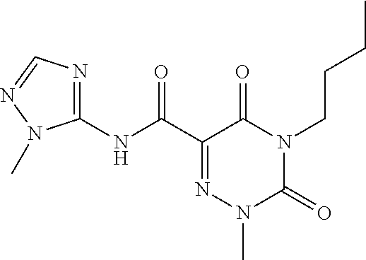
C1(NC(C2=NN(C)C(=O)N(CCCC)C2=O)=O)=NC=NN1C
